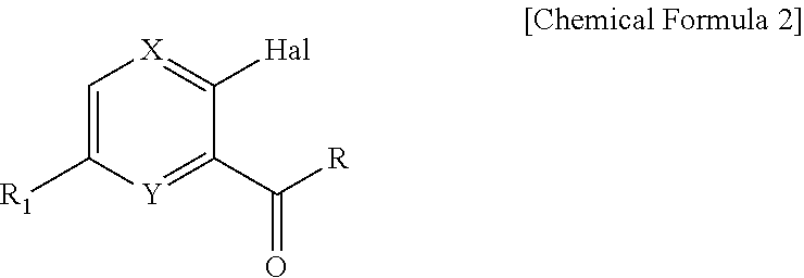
C1=C([R1])[Y]=C(C([R])=O)C([Hal])=[X]1
